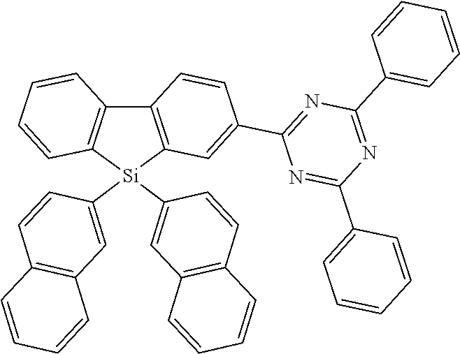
C12=C([Si](C3=CC4=C(C=C3)C=CC=C4)(C3=CC4=C(C=C3)C=CC=C4)C3=C1C=CC(C1=NC(C4=CC=CC=C4)=NC(C4=CC=CC=C4)=N1)=C3)C=CC=C2
